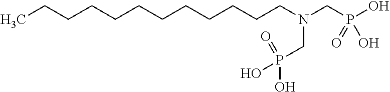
CCCCCCCCCCCCN(CP(O)(=O)O)CP(O)(O)=O
